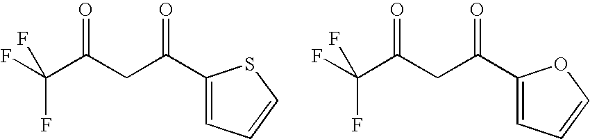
C(C(CC(=O)C1=CC=CS1)=O)(F)(F)F.C(C(CC(=O)C1=CC=CO1)=O)(F)(F)F
